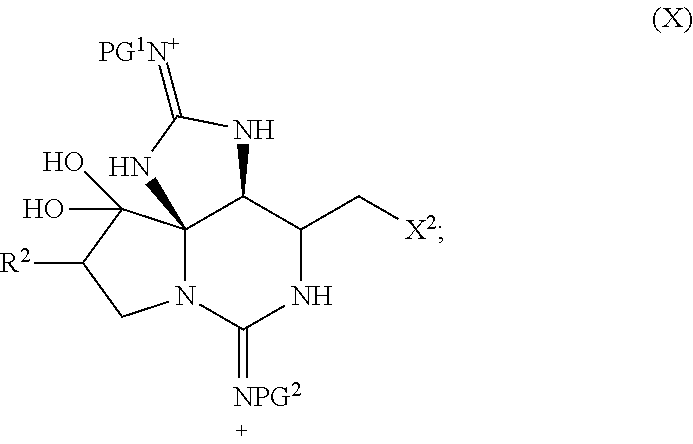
C123N(C(=[NPG2])NC(C[X2])C1NC(=[PG1N+])N2)CC([R2])C3(O)O
